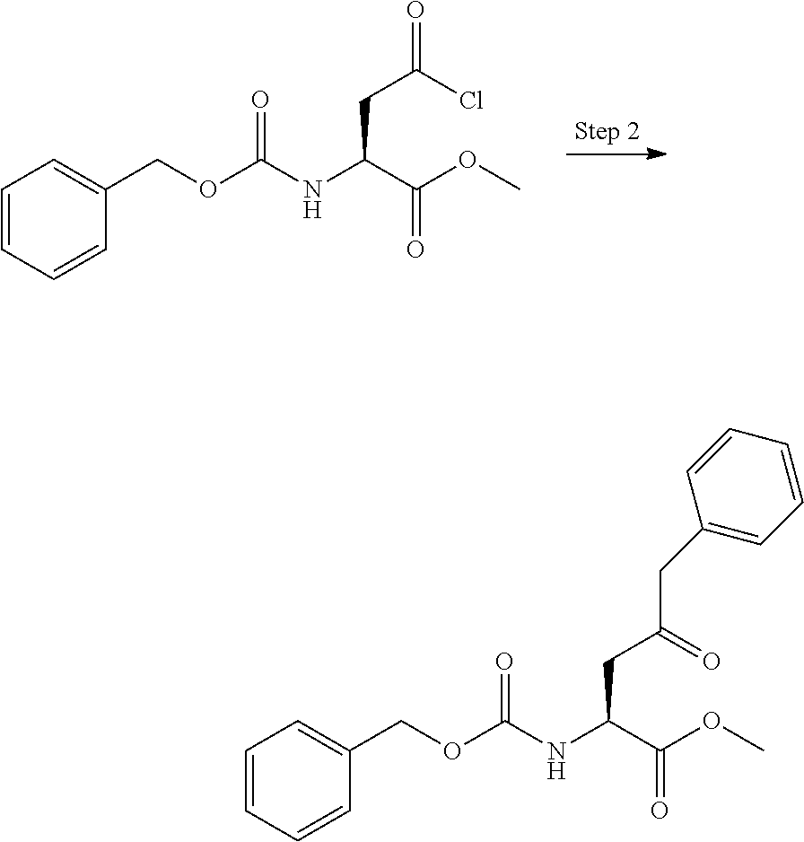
C1=CC=CC(COC(NC(C(OC)=O)CC(Cl)=O)=O)=C1.C1=CC=CC(COC(NC(C(OC)=O)CC(=O)CC2=CC=CC=C2)=O)=C1
